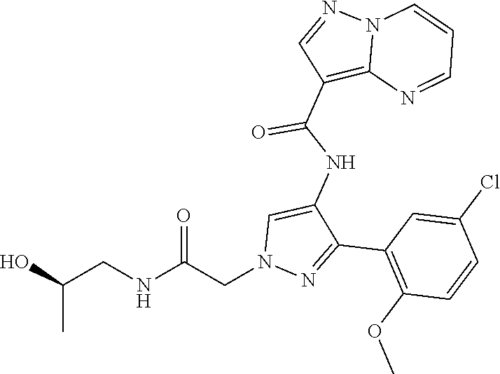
C1(C2=NN(CC(NCC(O)C)=O)C=C2NC(C2=C3N(N=C2)C=CC=N3)=O)=C(OC)C=CC(Cl)=C1
